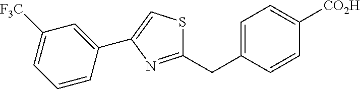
C1(CC2=CC=C([CO2H])C=C2)=NC(C2=CC([F3C])=CC=C2)=CS1
